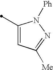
C1(C)=CC([Me])=NN1[Ph]
